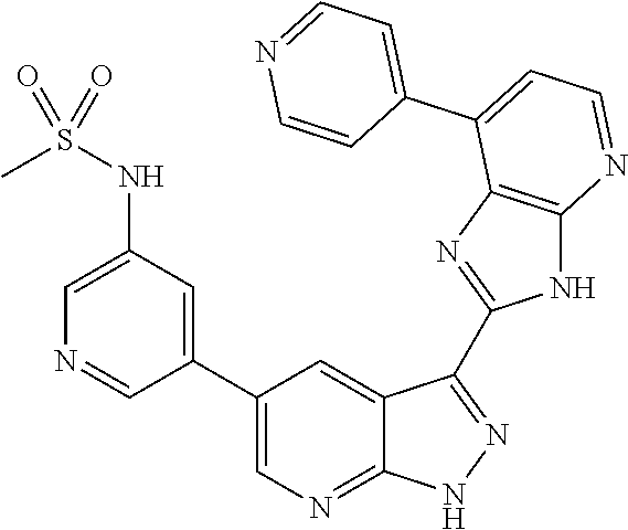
C1(NS(C)(=O)=O)=CN=CC(C2=CN=C3C(=C2)C(C2=NC4=C(N2)N=CC=C4C2=CC=NC=C2)=NN3)=C1
